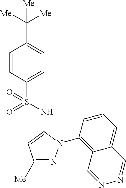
C1(C([Me])([Me])[Me])=CC=C(S(=O)(=O)NC2=CC([Me])=NN2C2=C3C(=CC=C2)C=NN=C3)C=C1
